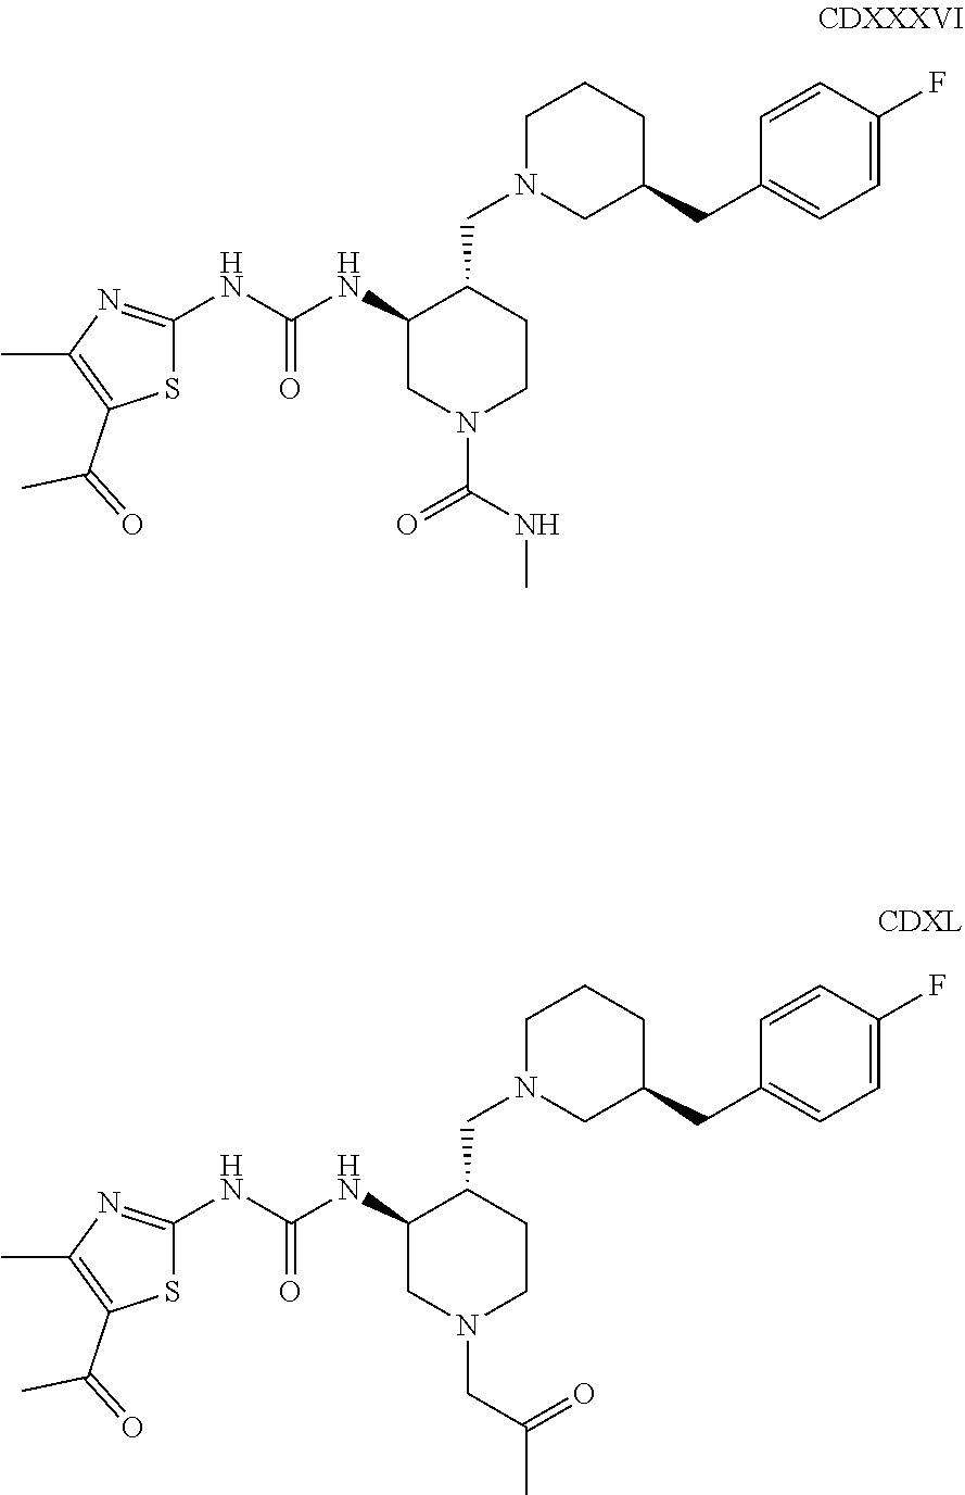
N(C(NC1CN(C(=O)NC)CCC1CN1CC(CC2=CC=C(F)C=C2)CCC1)=O)C1=NC(C)=C(C(=O)C)S1.N(C(NC1CN(CC(=O)C)CCC1CN1CC(CC2=CC=C(F)C=C2)CCC1)=O)C1=NC(C)=C(C(=O)C)S1
